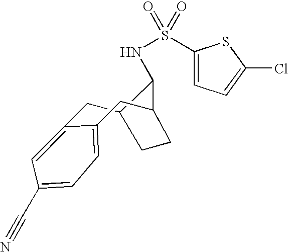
C1C2CCC(C2NS(C2=CC=C(Cl)S2)(=O)=O)CC2=CC=C(C#N)C=C12
